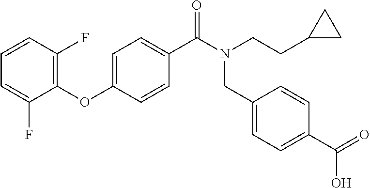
C1=CC(F)=C(OC2=CC=C(C(N(CCC3CC3)CC3=CC=C(C(O)=O)C=C3)=O)C=C2)C(F)=C1
